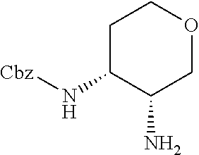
C1C(N[Cbz])C(N)COC1
